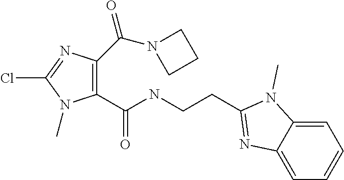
C1(C(NCCC2=NC3=CC=CC=C3N2C)=O)=C(C(N2CCC2)=O)N=C(Cl)N1C
